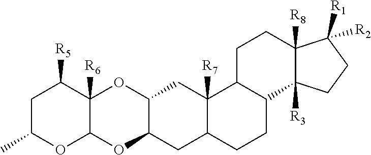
C1C(C)OC2C([R6])(C1[R5])OC1C(O2)CC2C([R7])(C1)C1C(CC2)C2([R3])C([R8])(CC1)C([R2])([R1])CC2
